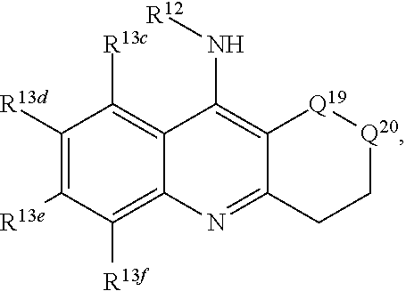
C1([R13d])=C([R13e])C([R13f])=C2C(=C1[R13c])C(N[R12])=C1C(=N2)CC[Q20][Q19]1
